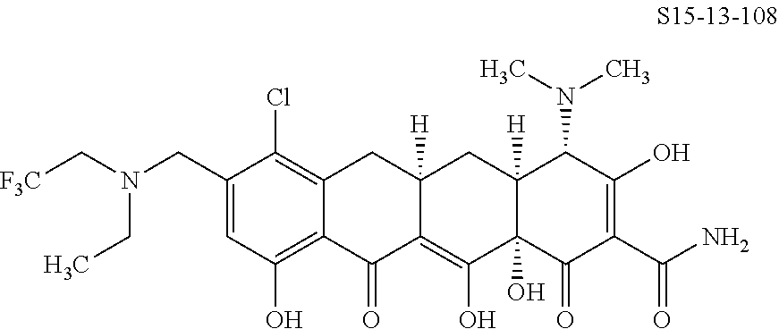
C12=C(Cl)C(CN(C[F3C])CC)=CC(O)=C1C(=O)C1=C(O)C3(O)C([H])(CC1([H])C2)C(N(C)C)C(O)=C(C(N)=O)C3=O
